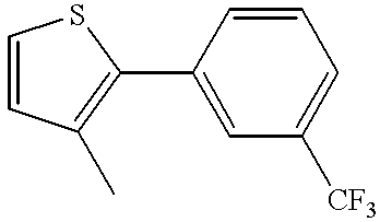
C1(C2=C(C)C=CS2)=CC([CF3])=CC=C1
